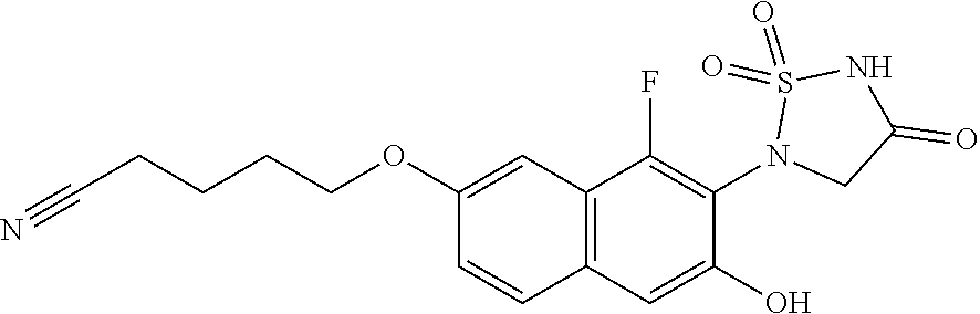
C1(OCCCCC#N)=CC2=C(C=C1)C=C(O)C(N1CC(=O)NS1(=O)=O)=C2F
